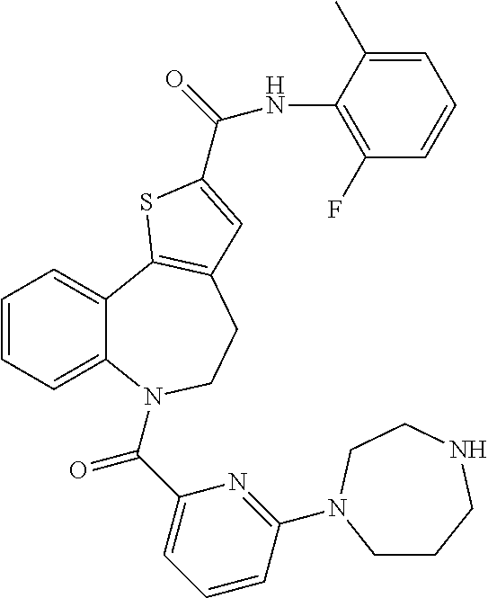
C1=CC=C2C(=C1)C1=C(CCN2C(C2=CC=CC(N3CCCNCC3)=N2)=O)C=C(C(=O)NC2=C(F)C=CC=C2C)S1
